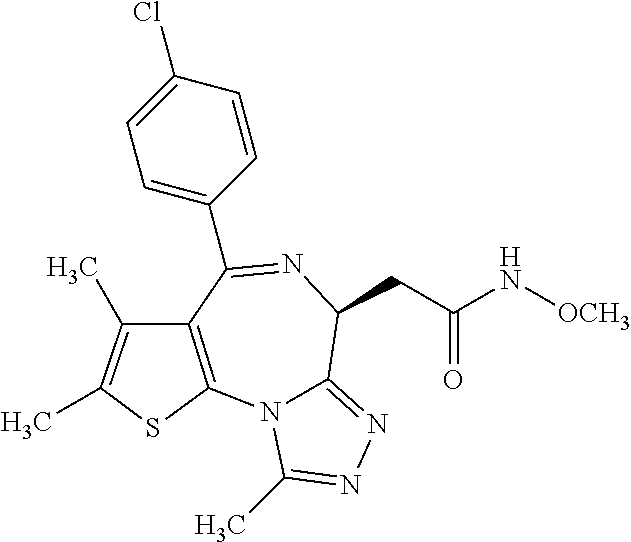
C1(C2=NC(CC(N[OCH3])=O)C3=NN=C(C)N3C3=C2C(C)=C(C)S3)=CC=C(Cl)C=C1
